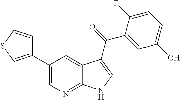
O=C(C1=CC(O)=CC=C1F)C1=CNC2=NC=C(C3=CSC=C3)C=C21
